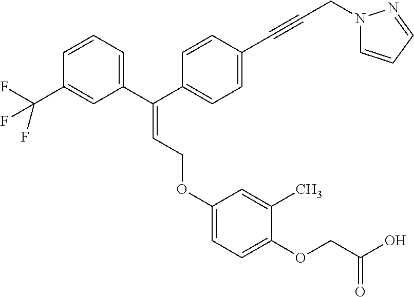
C(=C(C1=CC=CC(C(F)(F)F)=C1)C1=CC=C(C#CCN2C=CC=N2)C=C1)COC1=CC=C(OCC(O)=O)C(C)=C1
